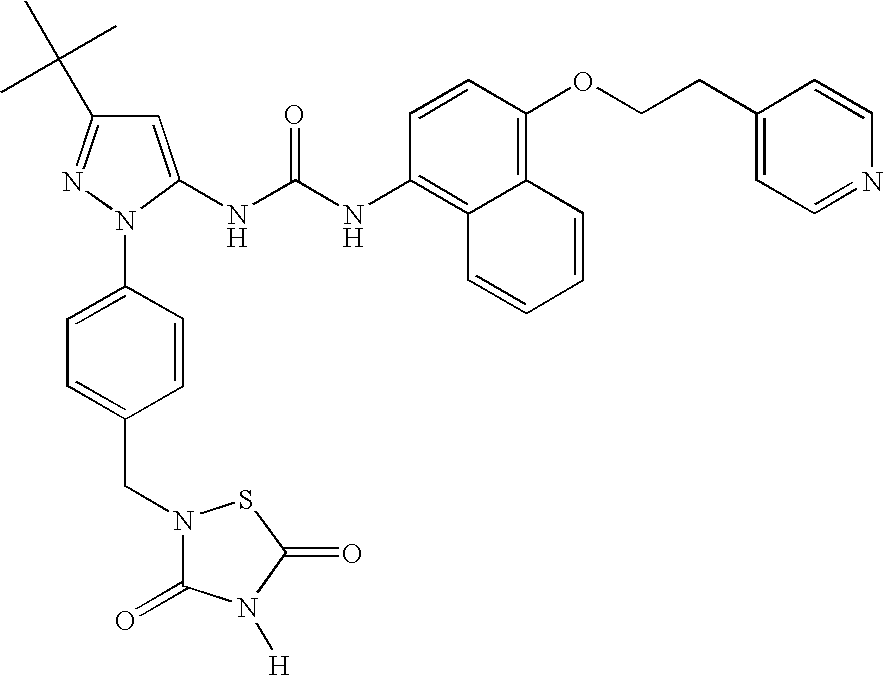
C1=C(NC(NC2=C3C(=C(OCCC4=CC=NC=C4)C=C2)C=CC=C3)=O)N(C2=CC=C(CN3C(=O)N([H])C(=O)S3)C=C2)N=C1C(C)(C)C
